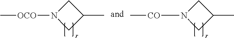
C[OCO]N1CC(C)C1.C[CO]N1CC(C)C1
